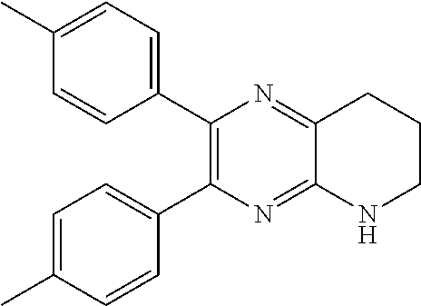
C1(C2=C(C3=CC=C(C)C=C3)N=C3C(=N2)CCCN3)=CC=C(C)C=C1
